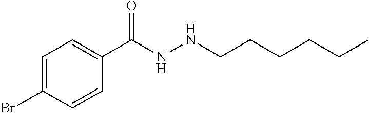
C1(Br)=CC=C(C(NNCCCCCC)=O)C=C1
